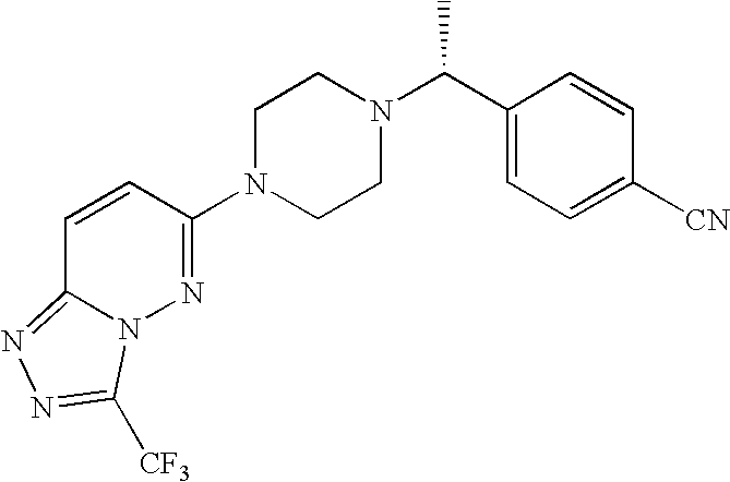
C1=CC(N2CCN(C(C3=CC=C([CN])C=C3)C)CC2)=NN2C1=NN=C2[CF3]
